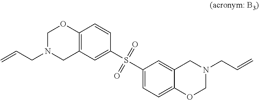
C12=C(C=C(S(C3=CC=C4C(=C3)CN(CC=C)CO4)(=O)=O)C=C1)CN(CC=C)CO2
